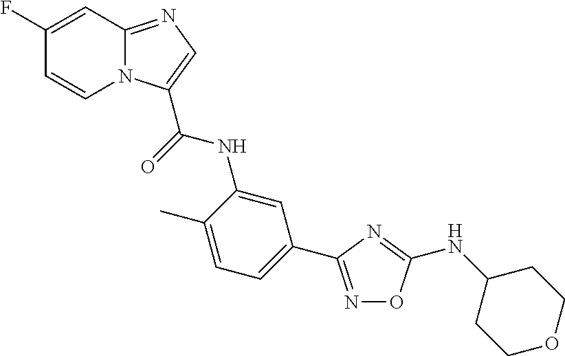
C1(F)=CC2=NC=C(C(=O)NC3=CC(C4=NOC(NC5CCOCC5)=N4)=CC=C3C)N2C=C1
